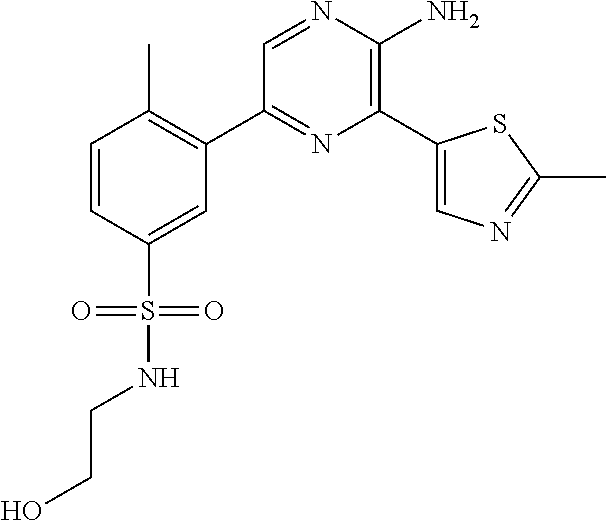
C1(C2=C(C)C=CC(S(=O)(=O)NCCO)=C2)=NC(C2=CN=C(C)S2)=C(N)N=C1
